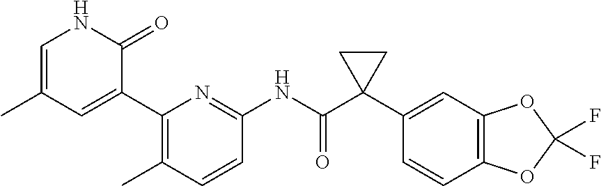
C1=C(C)C=C(C2=C(C)C=CC(NC(C3(C4=CC5=C(C=C4)OC(F)(F)O5)CC3)=O)=N2)C(=O)N1
